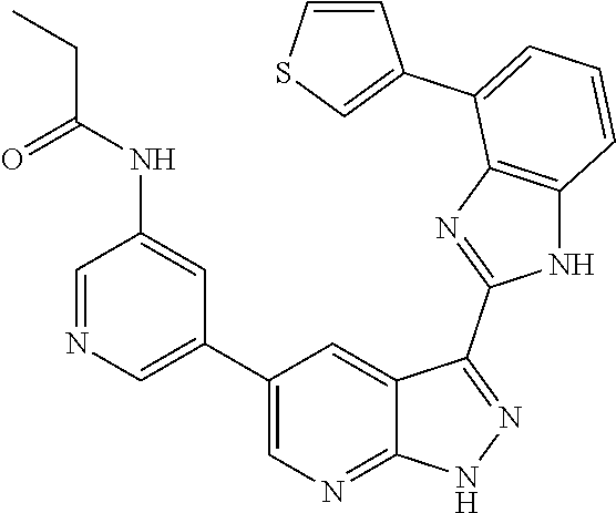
C1(C2=CN=CC(NC(CC)=O)=C2)=CN=C2C(=C1)C(C1=NC3=C(N1)C=CC=C3C1=CSC=C1)=NN2
